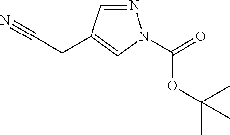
N1=CC(CC#N)=CN1C(=O)OC(C)(C)C
